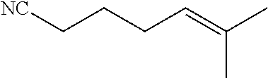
[NC]CCCC=C(C)C
